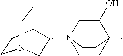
C1(O)CN2CCC1CC2.C1CC2CCN1CC2
